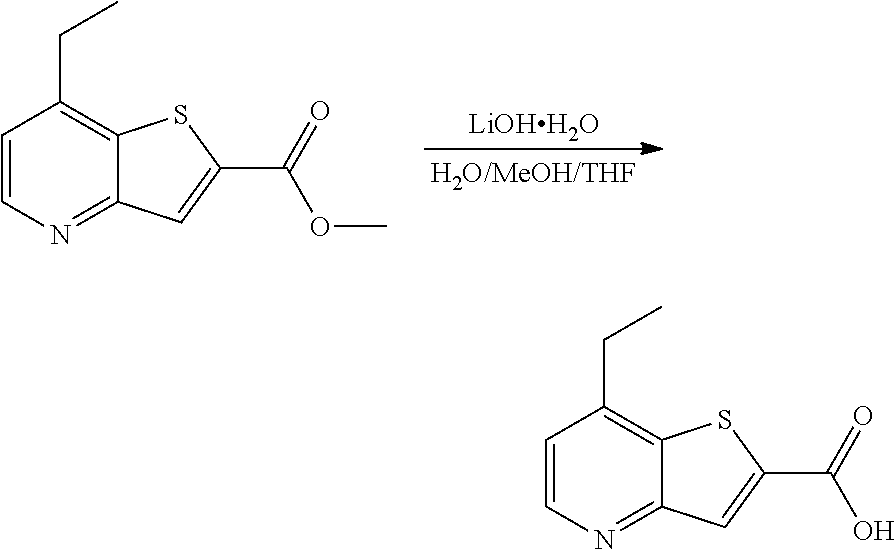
C1=CN=C2C(=C1CC)SC(C(OC)=O)=C2.[LiOHH2O].C1=CN=C2C(=C1CC)SC(C(O)=O)=C2
